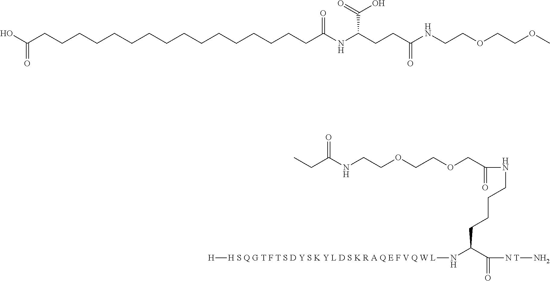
OC(CCCCCCCCCCCCCCCCC(NC(CCC(NCCOCCOC)=O)C(=O)O)=O)=O.CCC(NCCOCCOCC(NCCCCC(N[H S Q G T F T S D Y S K Y L D S K R A Q E F V Q W L][H])C([N T]N)=O)=O)=O
